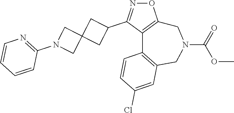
O1N=C(C2CC3(C2)CN(C2=NC=CC=C2)C3)C2=C1CN(C(=O)OC)CC1=C2C=CC(Cl)=C1
